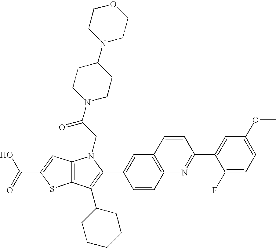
C(C1=CC2=C(S1)C(C1CCCCC1)=C(C1=CC3=C(C=C1)N=C(C1=CC(OC)=CC=C1F)C=C3)N2CC(=O)N1CCC(N2CCOCC2)CC1)(=O)O
